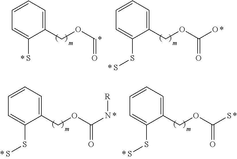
C1(COC=O)=CC=CC=C1S.C1(COC(=O)O)=CC=CC=C1SS.C1(COC(=O)N[R])=CC=CC=C1SS.C1(COC(=O)S)=CC=CC=C1SS
